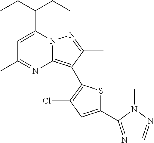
C1=C(C(CC)CC)N2C(=C(C3=C(Cl)C=C(C4=NC=NN4C)S3)C(C)=N2)N=C1C
